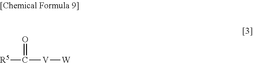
[R5]C([V][W])=O
